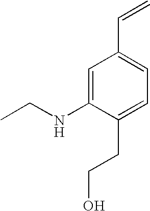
C1=C(NCC)C(CCO)=CC=C1C=C
